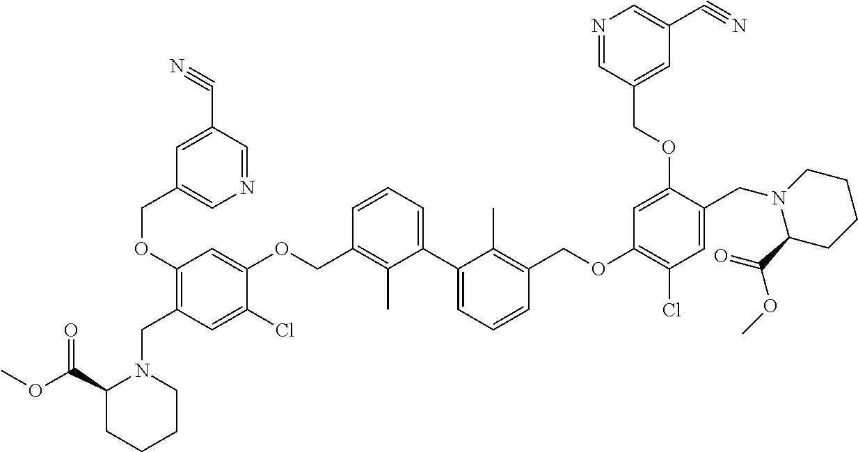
C1(OCC2=CN=CC(C#N)=C2)=C(CN2C(C(OC)=O)CCCC2)C=C(Cl)C(OCC2=C(C)C(C3=CC=CC(COC4=C(Cl)C=C(CN5C(C(=O)OC)CCCC5)C(OCC5=CC(C#N)=CN=C5)=C4)=C3C)=CC=C2)=C1
